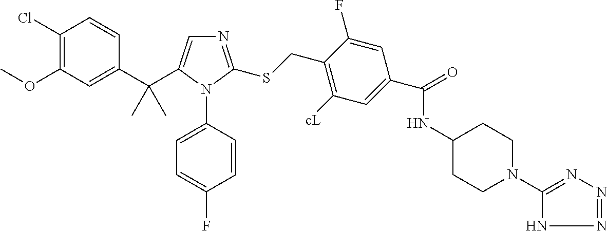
C1(C(C)(C)C2=CN=C(SCC3=C([cL])C=C(C(NC4CCN(C5=NN=NN5)CC4)=O)C=C3F)N2C2=CC=C(F)C=C2)=CC(OC)=C(Cl)C=C1
